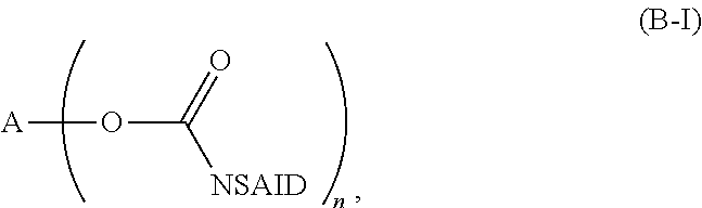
[A]OC([NSAID])=O
